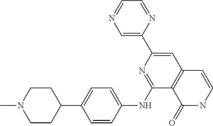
C1=NC=C(C2=CC3=C(C(NC4=CC=C(C5CCN(C)CC5)C=C4)=N2)C(=O)NC=C3)N=C1
